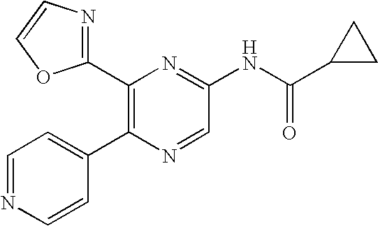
C1(C2=C(C3=CC=NC=C3)N=CC(NC(C3CC3)=O)=N2)=NC=CO1
